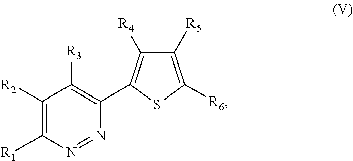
C1([R2])=C([R1])N=NC(C2=C([R4])C([R5])=C([R6])S2)=C1[R3]
